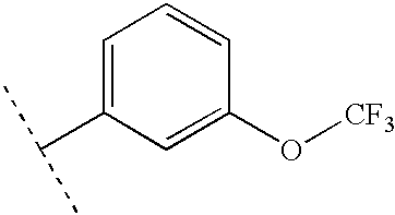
C1=C(C(C)C)C=C(O[CF3])C=C1
